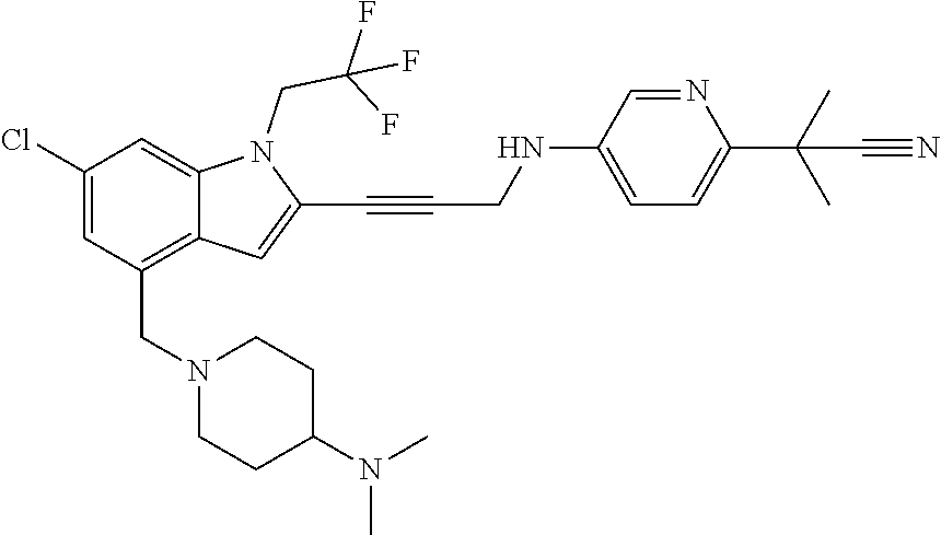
C1C(N(C)C)CCN(CC2=C3C(=CC(Cl)=C2)N(CC(F)(F)F)C(C#CCNC2=CC=C(C(C)(C)C#N)N=C2)=C3)C1
